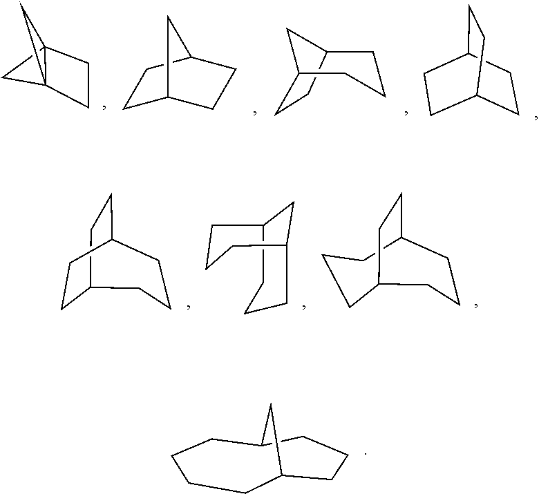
C1C23CCC12C3.C12CC(CCC1)CC2.C12CCC(CC1)CC2.C1C2CCC(C1)C2.C1CC2CCC1CCC2.C1CCC2CCCC1C2.C1CCC2CCC1CCC2.C1CCC2CC(C1)CCC2
